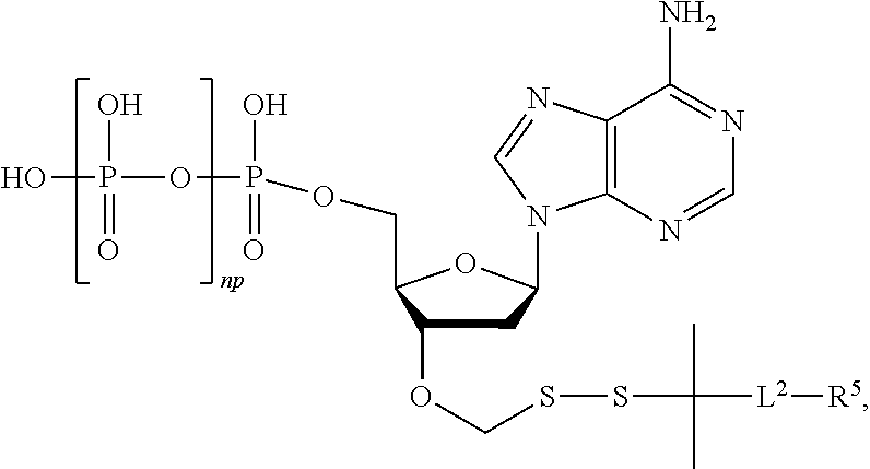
C1C(OCSSC(C)(C)[L2][R5])C(COP(OP(O)(=O)O)(=O)O)OC1N1C2=C(N=C1)C(N)=NC=N2
